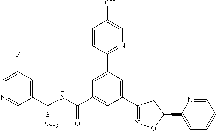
C(NC(C1=CC(C2=NOC(C3=CC=CC=N3)C2)=CC(C2=NC=C(C)C=C2)=C1)=O)(C1=CC(F)=CN=C1)C
